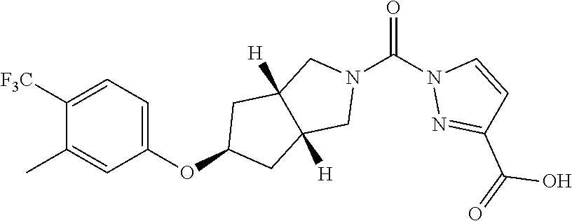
C1([F3C])=CC=C(OC2CC3([H])C([H])(C2)CN(C(N2N=C(C(=O)O)C=C2)=O)C3)C=C1C
